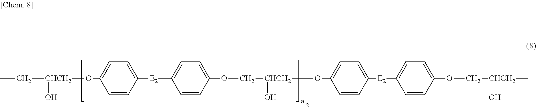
[CHCH2](OC1=CC=C([E2]C2=CC=C(OC[CHCH2](OC3=CC=C([E2]C4=CC=C(OC[CHCH2](C)O)C=C4)C=C3)O)C=C2)C=C1)(CC)O
